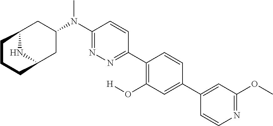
C1(C2=CC(O[H])=C(C3=NN=C(N(C)C4CC5NC(C4)CCC5)C=C3)C=C2)=CC(OC)=NC=C1
